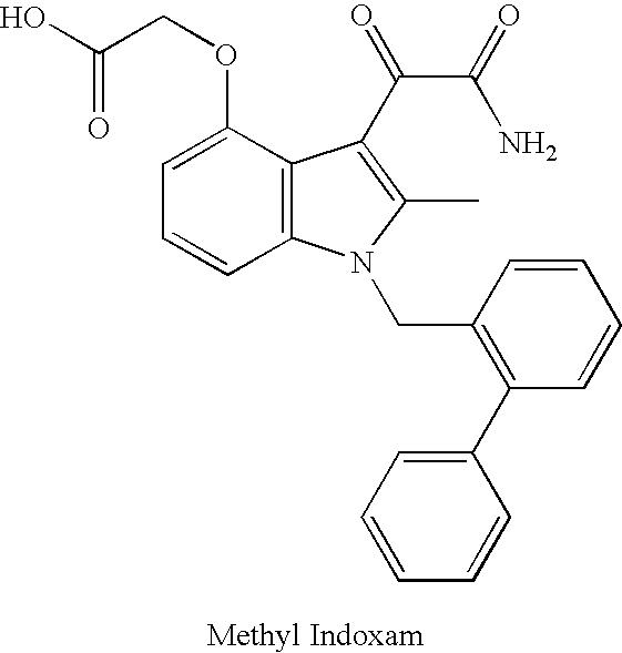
OC(COC1=CC=CC2=C1C(C(=O)C(=O)N)=C(C)N2CC1=C(C2=CC=CC=C2)C=CC=C1)=O
